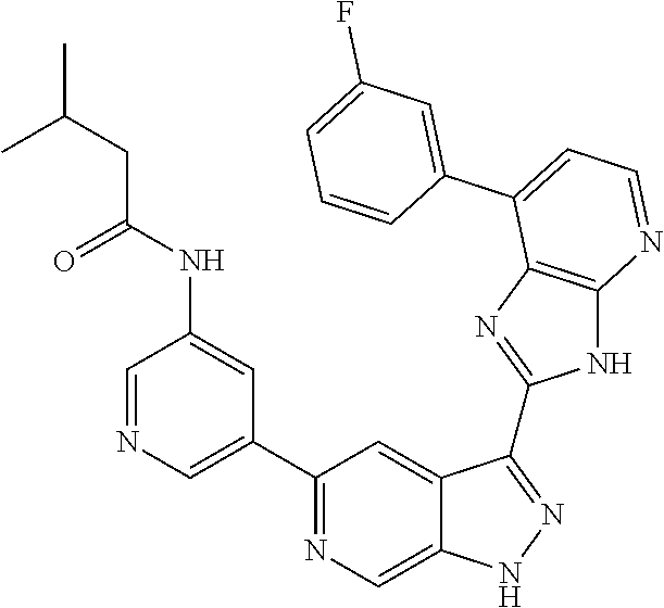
C1=NC=C(C2=NC=C3C(=C2)C(C2=NC4=C(N2)N=CC=C4C2=CC(F)=CC=C2)=NN3)C=C1NC(CC(C)C)=O
